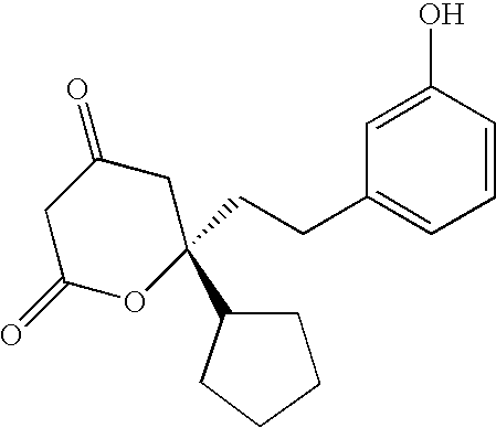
C1C(=O)OC(CCC2=CC=CC(O)=C2)(C2CCCC2)CC1=O
